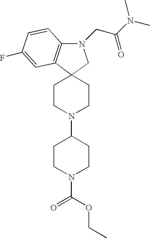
C12(CCN(C3CCN(C(OCC)=O)CC3)CC1)C1=C(N(CC(N(C)C)=O)C2)C=CC(F)=C1
